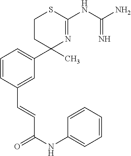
C1=CC(C=CC(NC2=CC=CC=C2)=O)=CC(C2(C)N=C(NC(N)=N)SCC2)=C1
